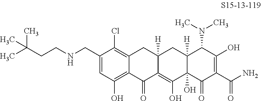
C1(CNCCC(C)(C)C)=CC(O)=C2C(=C1Cl)CC1([H])C(=C(O)C3(O)C([H])(C1)C(N(C)C)C(O)=C(C(N)=O)C3=O)C2=O
